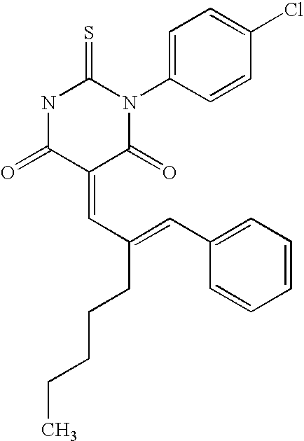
N1C(=O)C(=CC(=CC2=CC=CC=C2)CCCCC)C(=O)N(C2=CC=C(Cl)C=C2)C1=S
